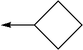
C1C(->C)CC1
